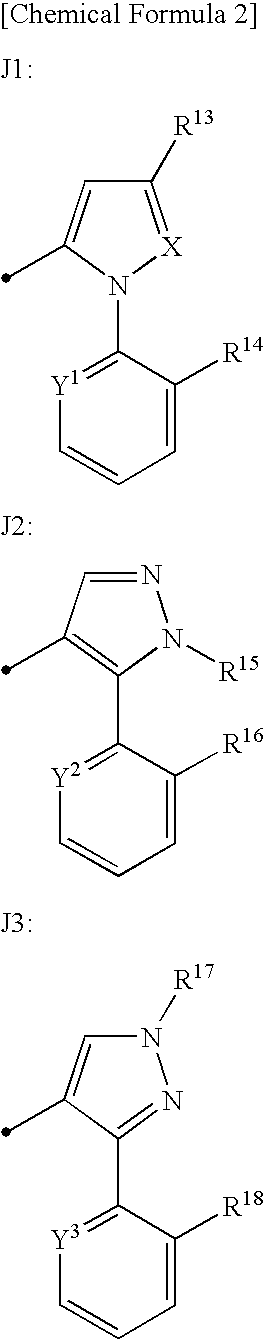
C1([R13])=[X]N(C2=[Y1]C=CC=C2[R14])C(C)=C1.[J1:].N1=CC(C)=C(C2=[Y2]C=CC=C2[R16])N1[R15].[J2:].N1([R17])C=C(C)C(C2=[Y3]C=CC=C2[R18])=N1.[J3:]
